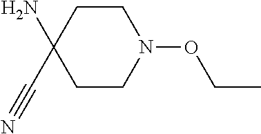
C1CN(OCC)CCC1(C#N)N
